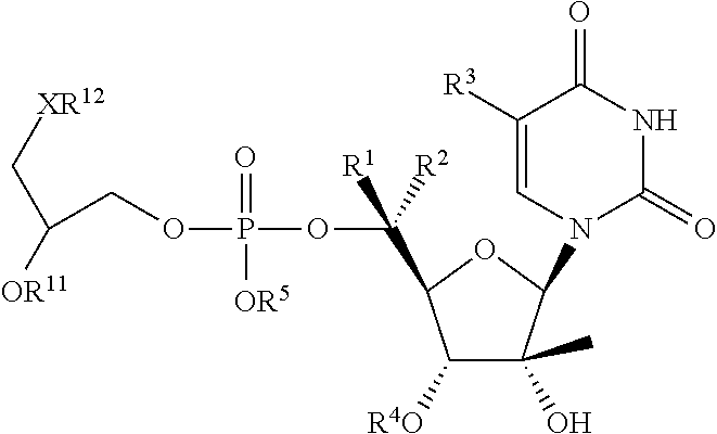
C([R1])([R2])(C1C([R4O])C(O)(C)C(N2C(=O)NC(=O)C([R3])=C2)O1)OP(=O)([OR5])OCC(C[XR12])[OR11]
